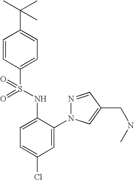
C1=CC(S(=O)(NC2=CC=C(Cl)C=C2N2N=CC(CNC)=C2)=O)=CC=C1C(C)(C)C
